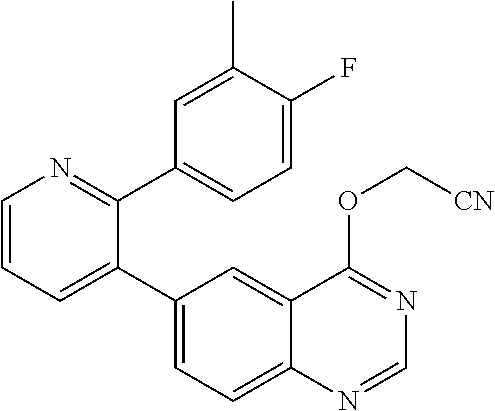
C1=CN=C(C2=CC=C(F)C(C)=C2)C(C2=CC=C3C(=C2)C(OC[CN])=NC=N3)=C1
